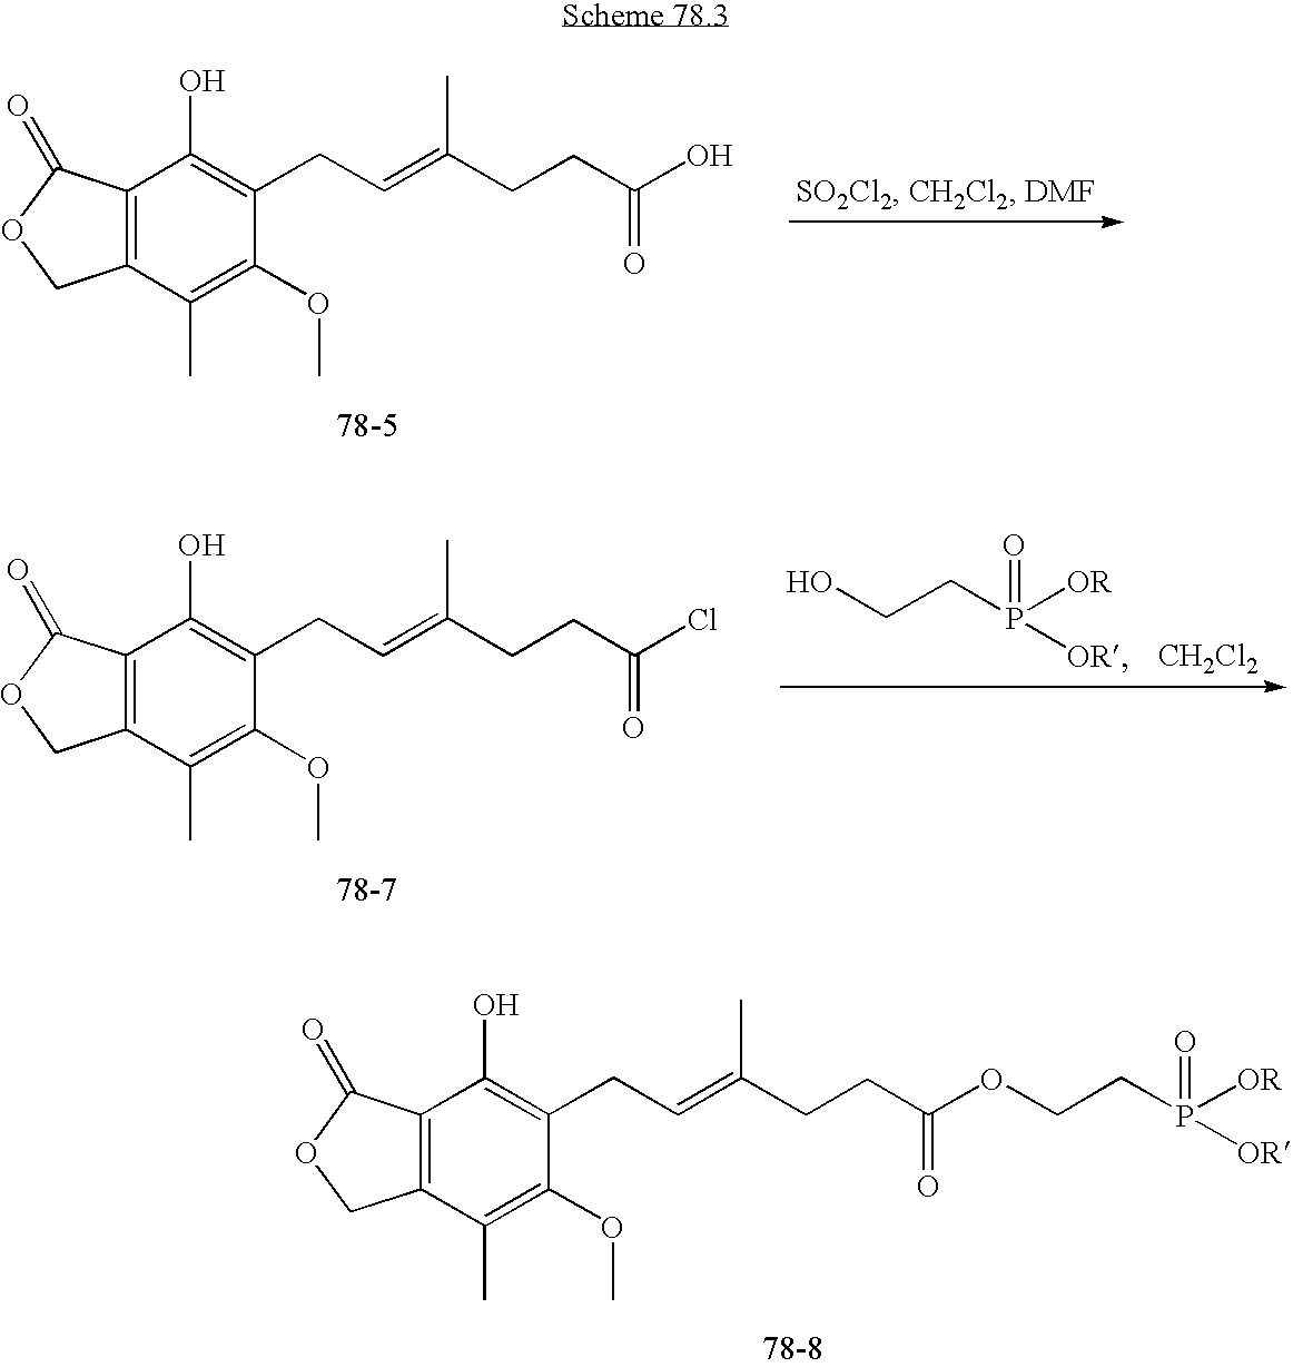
C12=C(C(C)=C(OC)C(CC=C(CCC(=O)OCCP(=O)([OR])[OR])C)=C1O)COC2=O.C12=C(C(C)=C(OC)C(CC=C(CCC(=O)O)C)=C1O)COC2=O.C12=C(C(C)=C(OC)C(CC=C(CCC(=O)Cl)C)=C1O)COC2=O.[CH2Cl2].OCCP(=O)([OR])[OR]
